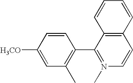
C1=CC([H3CO])=CC(C)=C1C1=N(C)C=CC2=C1C=CC=C2
